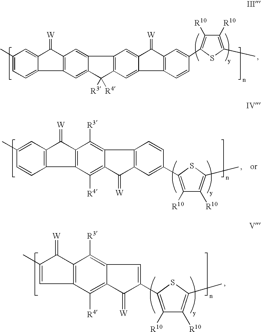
C1(C)=CC=C2C(=C1)C(=[W])C1=C2C=C2C(=C1)C1=C(C2([R3])[R4])C=C2C(=C1)C(=[W])C1=C2C=CC(C2=C([R10])C([R10])=C(C)S2)=C1.C1(C)=CC2=C(C=C1)C1=C(C2=[W])C([R3])=C2C(=C1[R4])C(=[W])C1=C2C=CC(C2=C([R10])C([R10])=C(C)S2)=C1.C1=C(C)C(=[W])C2=C1C([R4])=C1C(=C2[R3])C=C(C2=C([R10])C([R10])=C(C)S2)C1=[W]
